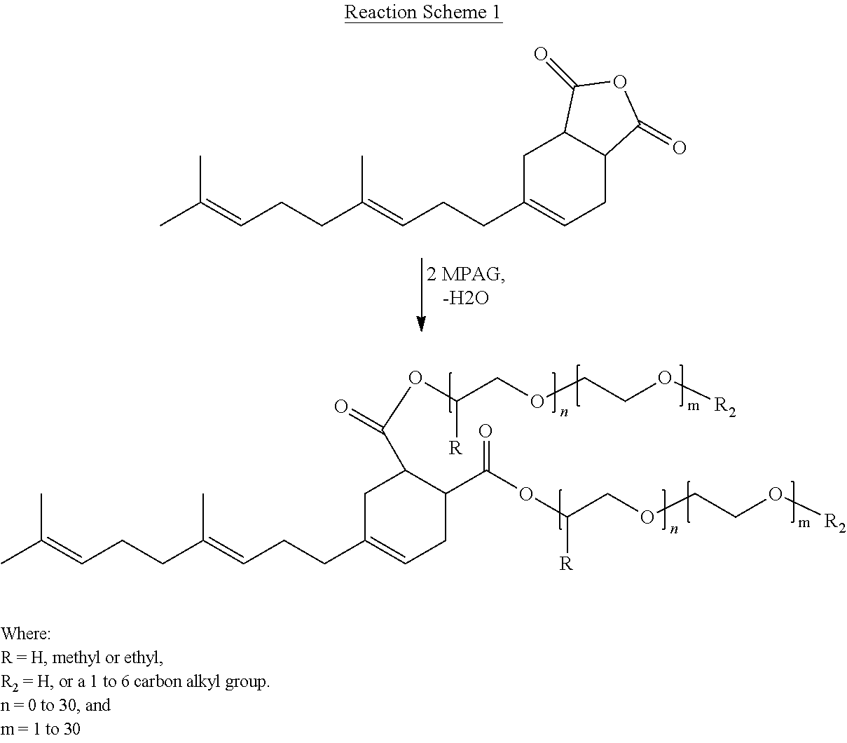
CC(=CCCC(=CCCC1=CCC(C(=O)OC(COCCO[R2])[R])C(C(OC(COCCO[R2])[R])=O)C1)C)C.CC(=CCCC(=CCCC1=CCC2C(C1)C(=O)OC2=O)C)C
